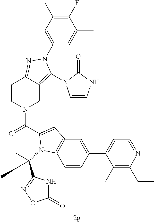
C1(C2=CC=NC(CC)=C2C)=CC2=C(C=C1)N(C1(C3=NOC(=O)N3)CC1C)C(C(=O)N1CC3=C(N4C=CNC4=O)N(C4=CC(C)=C(F)C(C)=C4)N=C3CC1)=C2
